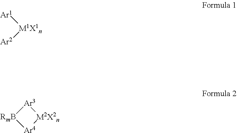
[Ar1][M1X1n][Ar2].[RmB]1[Ar4][M2X2n][Ar3]1
